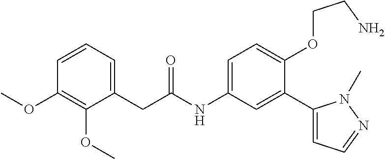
C(C(=O)NC1=CC=C(OCCN)C(C2=CC=NN2C)=C1)C1=CC=CC(OC)=C1OC
